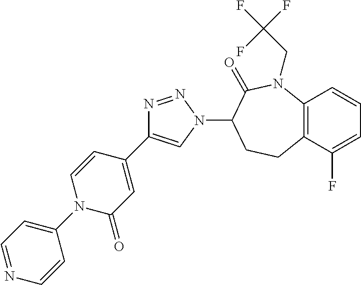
C12=C(C(F)=CC=C1)CCC(N1C=C(C3=CC(=O)N(C4=CC=NC=C4)C=C3)N=N1)C(=O)N2CC(F)(F)F
